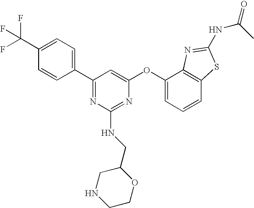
C1(C(F)(F)F)=CC=C(C2=NC(NCC3CNCCO3)=NC(OC3=CC=CC4=C3N=C(NC(C)=O)S4)=C2)C=C1
